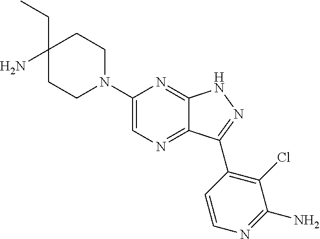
C1(N2CCC(CC)(N)CC2)=CN=C2C(=N1)NN=C2C1=C(Cl)C(N)=NC=C1
